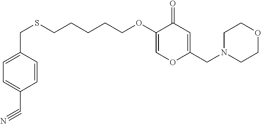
C(SCCCCCOC1=COC(CN2CCOCC2)=CC1=O)C1=CC=C(C#N)C=C1
